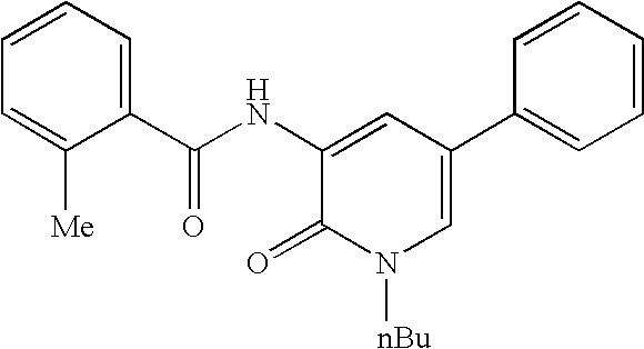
C1=C(NC(C2=CC=CC=C2[Me])=O)C(=O)N([nBu])C=C1C1=CC=CC=C1
